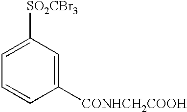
C1([CONHCH2COOH])=CC([SO2CBr3])=CC=C1
